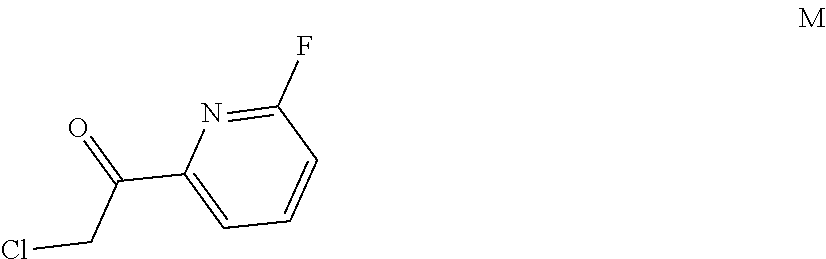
C(C1=CC=CC(F)=N1)(CCl)=O
